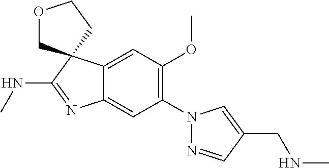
C12=CC(OC)=C(N3N=CC(CNC)=C3)C=C1N=C(NC)C21CCOC1
